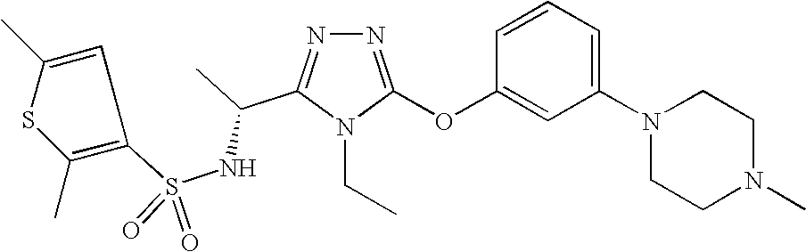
N1=C(OC2=CC(N3CCN(C)CC3)=CC=C2)N(CC)C(C(C)NS(=O)(=O)C2=C(C)SC(C)=C2)=N1
